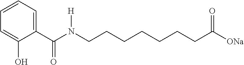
C1(C(N(CCCCCCCC([ONa])=O)[H])=O)=CC=CC=C1O
